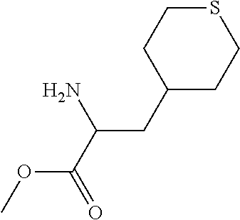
S1CCC(CC(N)C(OC)=O)CC1
